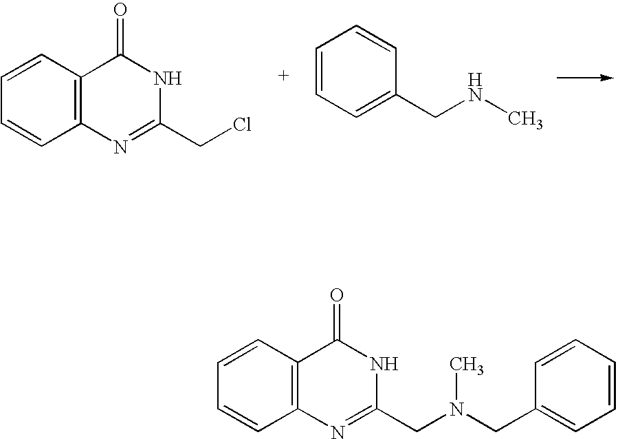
C1=CC=CC2=C1C(=O)NC(CCl)=N2.C1=CC=C(CNC)C=C1.C1=CC2=C(C=C1)C(=O)NC(CN(CC1=CC=CC=C1)C)=N2
